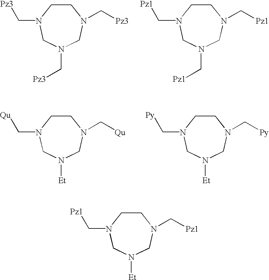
N1([Et])CN(C[Pz1])CCN(C[Pz1])C1.N1(C[Pz3])CN(C[Pz3])CCN(C[Pz3])C1.N1(C[Pz1])CN(C[Pz1])CCN(C[Pz1])C1.N1([Et])CN(C[Qu])CCN(C[Qu])C1.N1([Et])CN(C[Py])CCN(C[Py])C1
